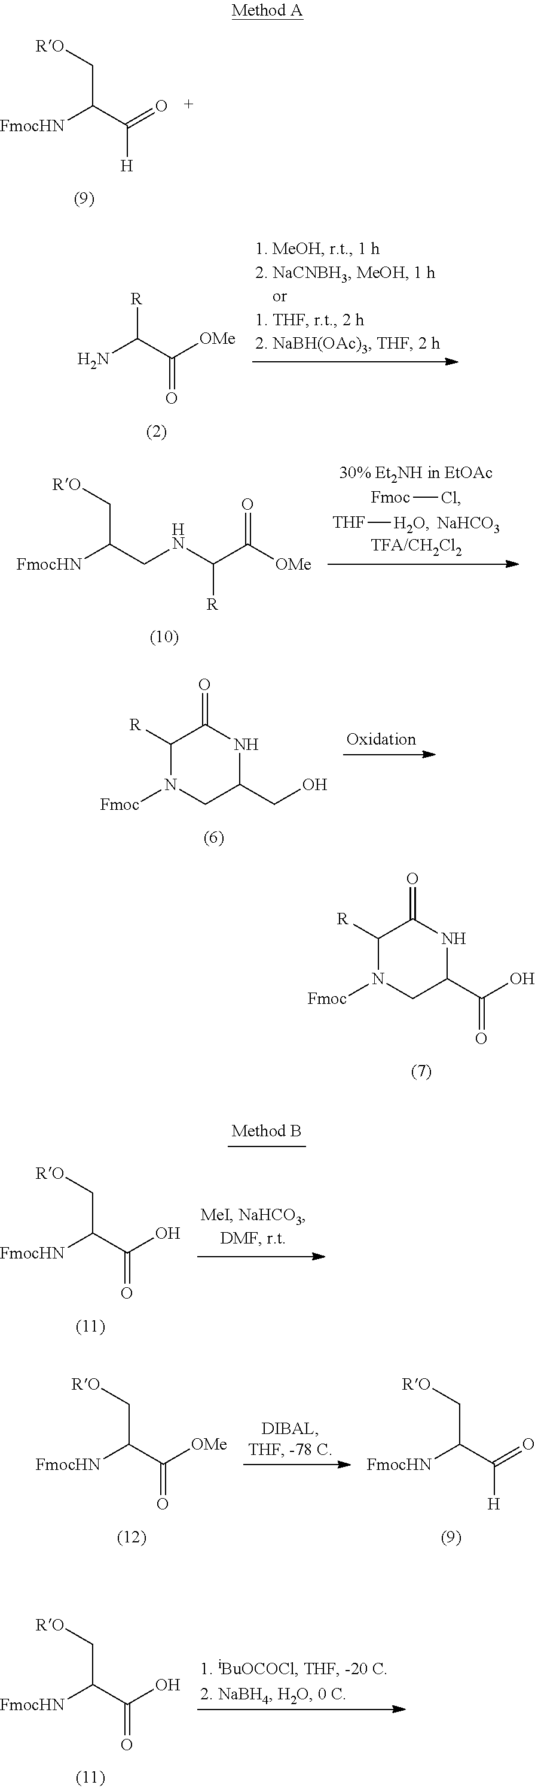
[RO]CC([FmocHN])C(=O)[H].NC([R])C(=O)[OMe].[THF][H2O].[NaHCO3].[Fmoc]Cl.[RO]CC([FmocHN])CNC([R])C(=O)[OMe].C1([R])N([Fmoc])CC(CO)NC1=O.C1([R])N([Fmoc])CC(C(O)=O)NC1=O.[RO]CC([FmocHN])C([OMe])=O.[RO]CC([FmocHN])C(=O)[H].[RO]CC([FmocHN])C(O)=O.[RO]CC([FmocHN])C(O)=O
